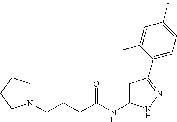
C(CCC(NC1=CC(C2=CC=C(F)C=C2C)=NN1)=O)N1CCCC1
